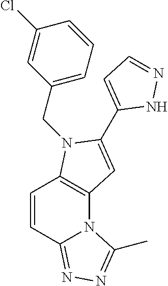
C12=C(N(CC3=CC=CC(Cl)=C3)C(C3=CC=NN3)=C1)C=CC1=NN=C(C)N21
